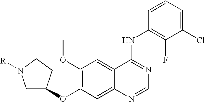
C1C(OC2=C(OC)C=C3C(=C2)N=CN=C3NC2=C(F)C(Cl)=CC=C2)CCN1[R]
